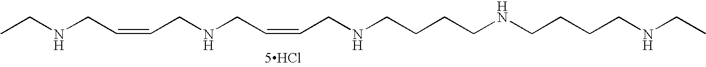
CCNCC=CCNCC=CCNCCCCNCCCCNCC.[5HCl]
